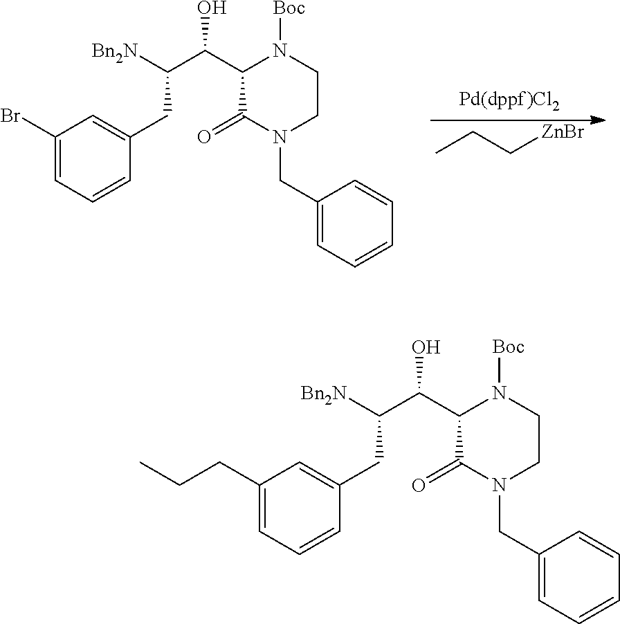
CCC[ZnBr].C1(Br)=CC=CC(CC([Bn2N])C(C2C(=O)N(CC3=CC=CC=C3)CCN2[Boc])O)=C1.C1(CCC)=CC=CC(CC([Bn2N])C(C2C(=O)N(CC3=CC=CC=C3)CCN2[Boc])O)=C1
